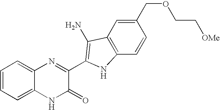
C1=C2C(=CC=C1)N=C(C1=C(N)C3=C(C=CC(COCC[OMe])=C3)N1)C(=O)N2
